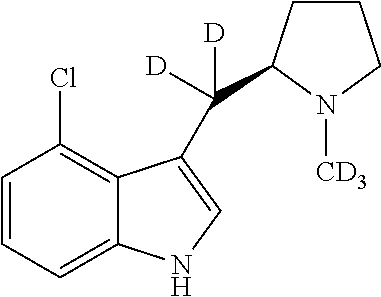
C1=CC=C2C(=C1Cl)C(C([D])([D])C1CCCN1[CD3])=CN2
